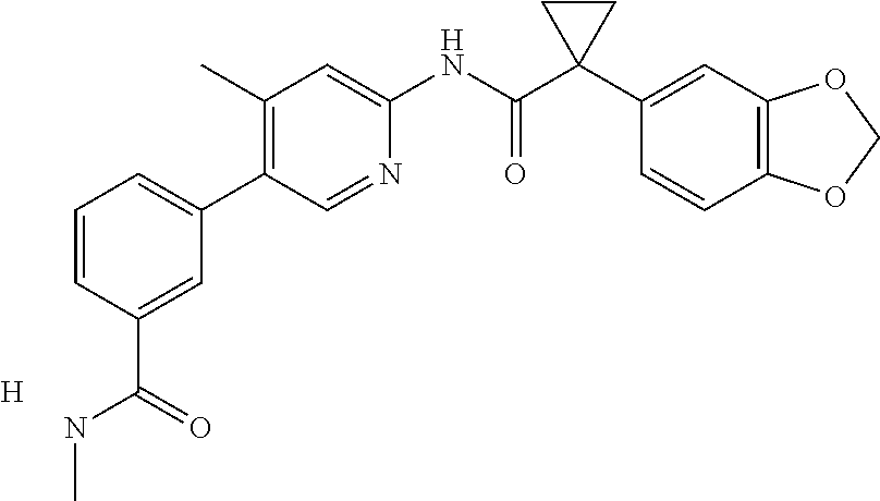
C1(C)=C(C2=CC=CC(C(NC)=O)=C2)C=NC(NC(C2(C3=CC4=C(C=C3)OCO4)CC2)=O)=C1.[H]
